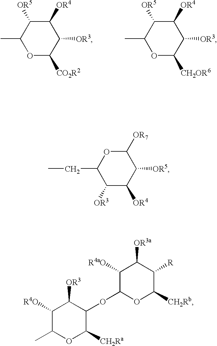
O1C(CC)C([OR3])C([OR4])C([OR5])C1[OR7].C1([R4aO])C(OC2C([OR3])C([R4O])C(C)OC2[CH2Ra])OC([CH2Rb])C([R])C1[OR3a].C1([OR5])C(C)OC([CO2R2])C([OR3])C1[OR4].C1([OR5])C(C)OC([CH2OR6])C([OR3])C1[OR4]
